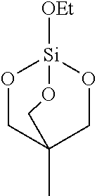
O1CC2(C)CO[Si]1([OEt])OC2
